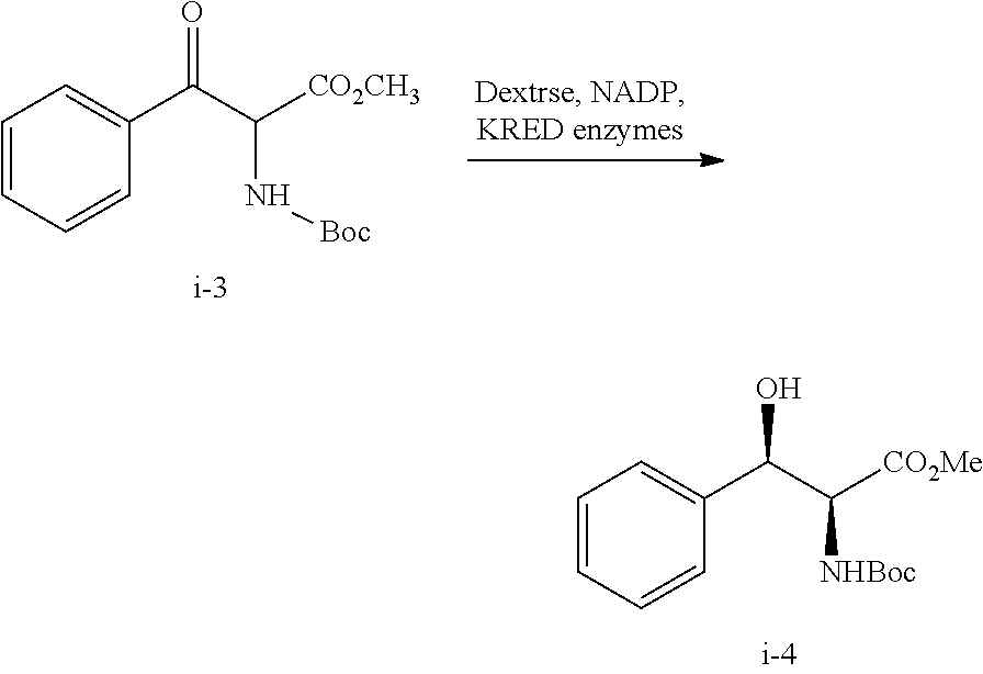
C1=CC=CC(C(C([CO2CH3])N[Boc])=O)=C1.C1=CC=CC(C(C([CO2Me])[NHBoc])O)=C1
